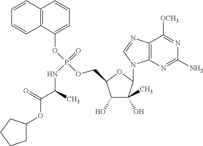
C1(O)C(C)(O)C(N2C3=C(N=C2)C([OCH3])=NC(N)=N3)OC1COP(OC1=CC=CC2=C1C=CC=C2)(=O)NC(C(OC1CCCC1)=O)C
